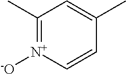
C1(C)=[N+]([-O])C=CC(C)=C1
